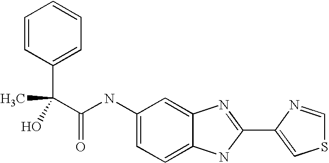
C1=C2C(=CC=C1NC(C(C)(O)C1=CC=CC=C1)=O)NC(C1=CSC=N1)=N2
